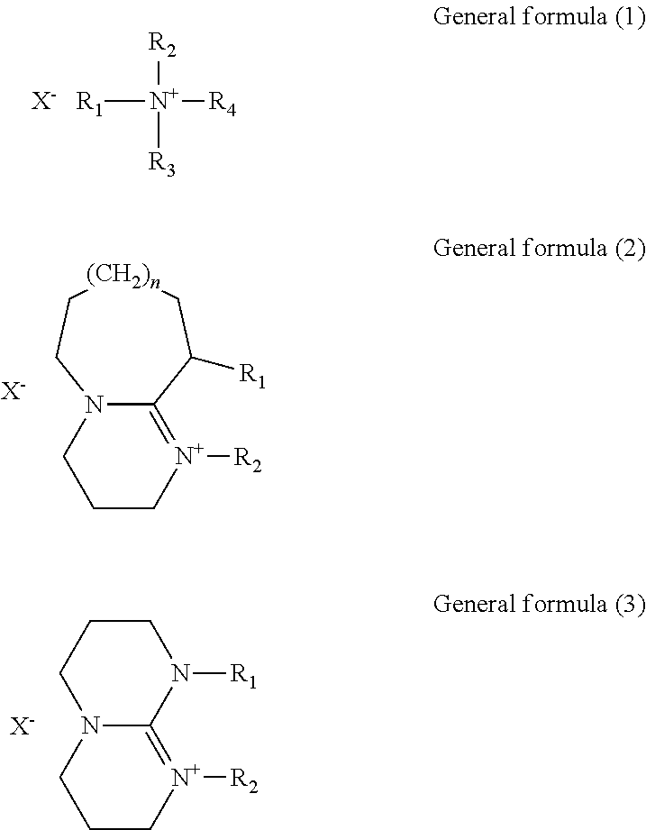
[R1][N+]([R4])([R2])[R3].[X-].C12=[N+]([R2])CCCN1CC[(CH2)n]CC2[R1].[X-].C1CCN2C(=[N+]([R2])CCC2)N1[R1].[X-]
